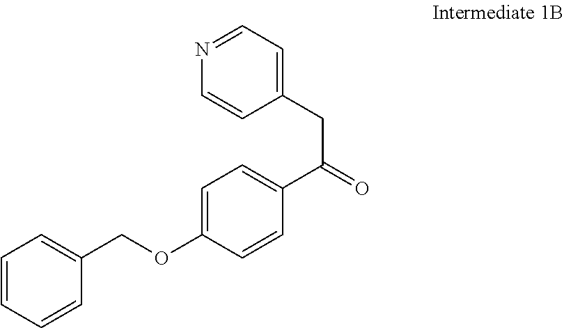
C1=NC=CC(CC(=O)C2=CC=C(OCC3=CC=CC=C3)C=C2)=C1
